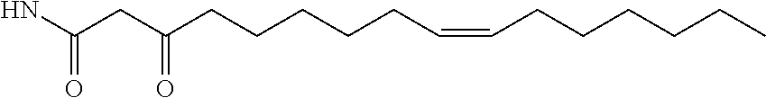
C(C(CCCCCC=CCCCCCC)=O)C(N)=O
